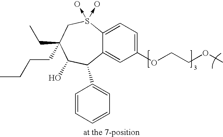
COCCOC1=CC=C2C(=C1)C(C1=CC=CC=C1)C(O)C(CC)(CCCC)CS2(->O)->O
